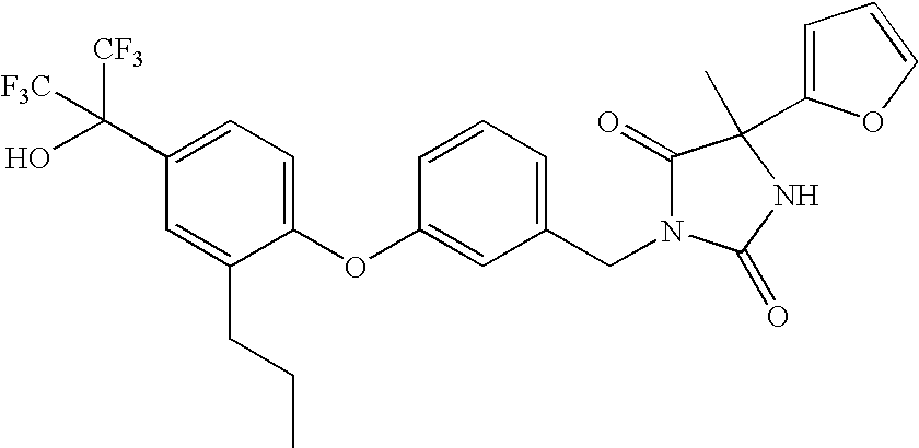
C1(OC2=CC(CN3C(=O)C(C)(C4=CC=CO4)NC3=O)=CC=C2)=CC=C(C(O)([CF3])[F3C])C=C1CCC
